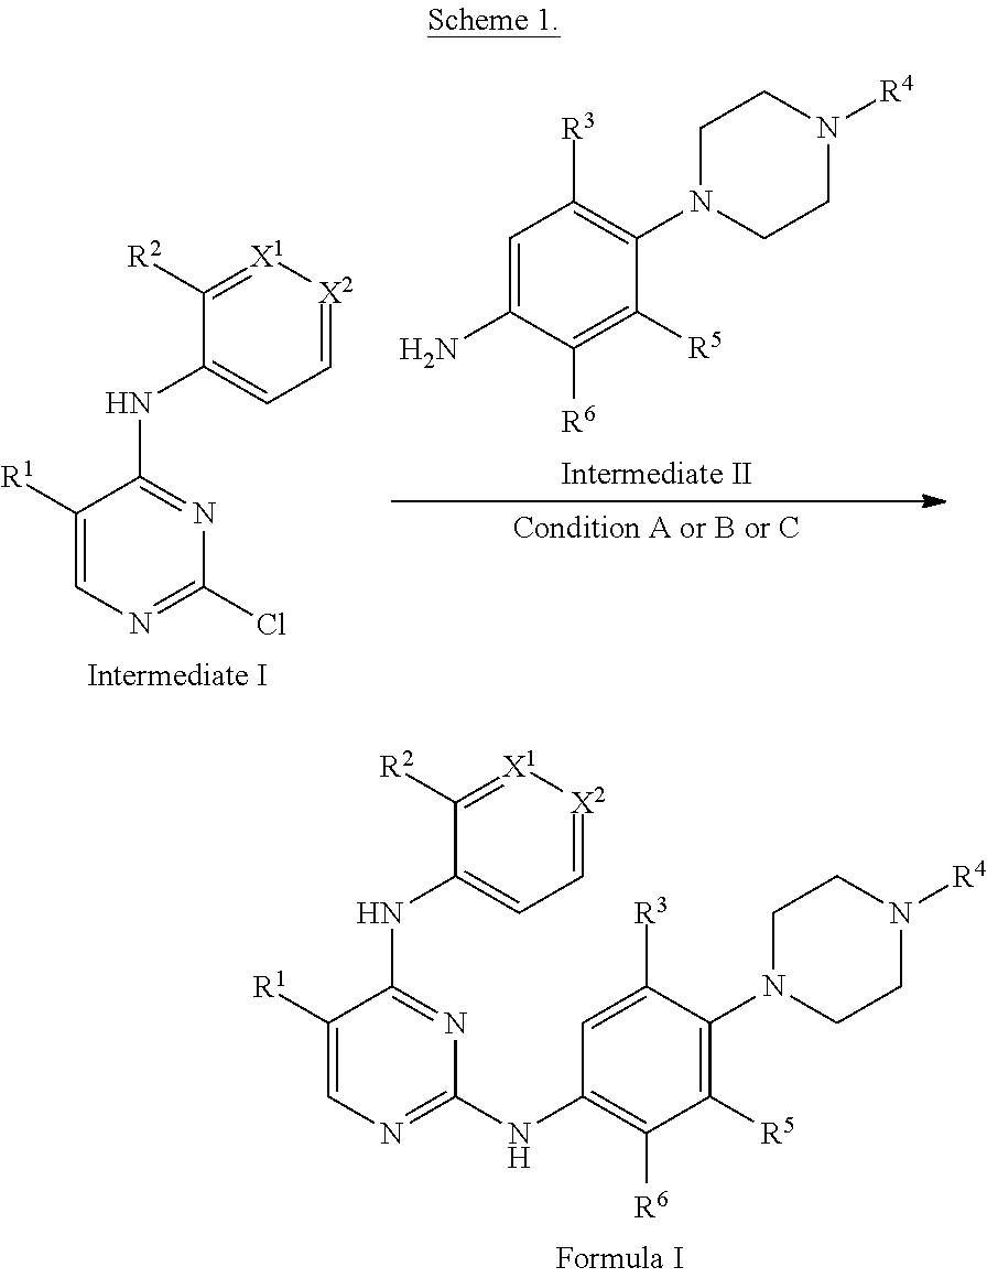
N1=C(NC2=C([R6])C([R5])=C(N3CCN([R4])CC3)C([R3])=C2)N=C(NC2=CC=[X2][X1]=C2[R2])C([R1])=C1.N1=C(Cl)N=C(NC2=CC=[X2][X1]=C2[R2])C([R1])=C1.C1CN(C2=C([R3])C=C(N)C([R6])=C2[R5])CCN1[R4]
